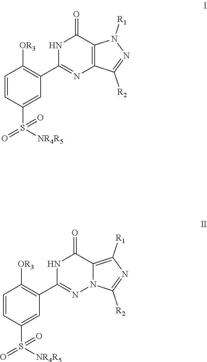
N1([R1])C2=C(N=C(C3=C([OR3])C=CC(S(=O)(=O)[NR4R5])=C3)NC2=O)C([R2])=N1.C1([R1])=C2N(N=C(C3=C([OR3])C=CC(S(=O)(=O)[NR4R5])=C3)NC2=O)C([R2])=N1
